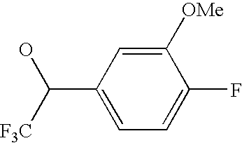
[F3C]C(C1=CC=C(F)C([OMe])=C1)O
